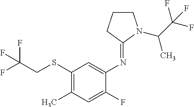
N(C1=CC(SCC(F)(F)F)=C(C)C=C1F)=C1N(C(C(F)(F)F)C)CCC1
